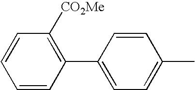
C1=CC(C2=CC=C(C)C=C2)=C([CO2Me])C=C1
